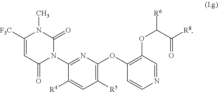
C1([R5])=C(OC2=C(OC([R6])C([R8])=O)C=NC=C2)N=C(N2C(=O)N(C)C([F3C])=CC2=O)C([R4])=C1
